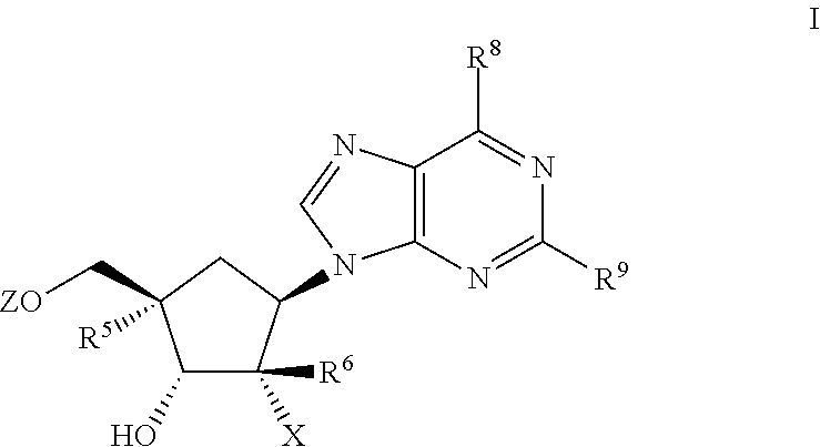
C1(O)C([X])([R6])C(N2C3=C(N=C2)C([R8])=NC([R9])=N3)CC1(C[ZO])[R5]
